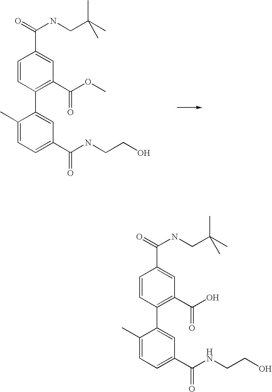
O=C(NCC(C)(C)C)C1=CC(C(=O)OC)=C(C2=CC(C(=O)NCCO)=CC=C2C)C=C1.O=C(NCC(C)(C)C)C1=CC(C(O)=O)=C(C2=CC(C(NCCO)=O)=CC=C2C)C=C1
